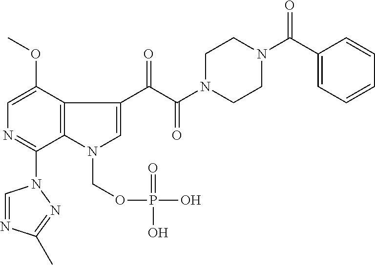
C1(OC)=CN=C(N2C=NC(C)=N2)C2=C1C(C(C(N1CCN(C(C3=CC=CC=C3)=O)CC1)=O)=O)=CN2COP(=O)(O)O
